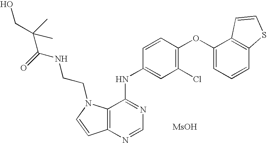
C12=C(N=CN=C1NC1=CC(Cl)=C(OC3=CC=CC4=C3C=CS4)C=C1)C=CN2CCNC(=O)C(C)(CO)C.[MsOH]
